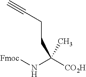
C(CC(C)(N[Fmoc])[CO2H])C#C
